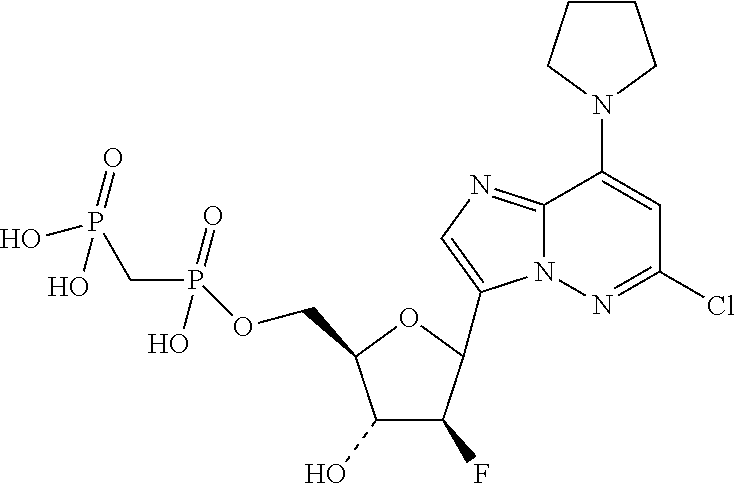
C1(O)C(F)C(C2=CN=C3N2N=C(Cl)C=C3N2CCCC2)OC1COP(CP(O)(O)=O)(O)=O
